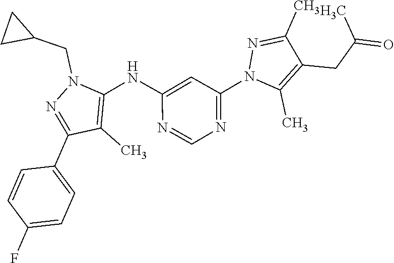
C1=CC(F)=CC=C1C1=NN(CC2CC2)C(NC2=CC(N3N=C(C)C(CC(=O)C)=C3C)=NC=N2)=C1C
